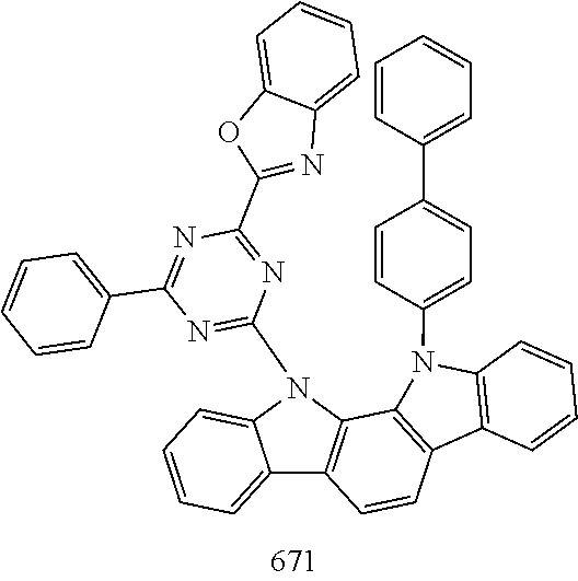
C12=CC=CC=C1N(C1=NC(C3=CC=CC=C3)=NC(C3=NC4=CC=CC=C4O3)=N1)C1=C2C=CC2=C1N(C1=CC=C(C3=CC=CC=C3)C=C1)C1=C2C=CC=C1
